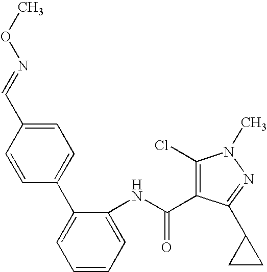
C1=C(C=NOC)C=CC(C2=CC=CC=C2NC(C2=C(Cl)N(C)N=C2C2CC2)=O)=C1
